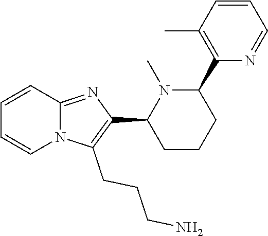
N12C(=NC(C3CCCC(C4=C(C)C=CC=N4)N3C)=C1CCCN)C=CC=C2
